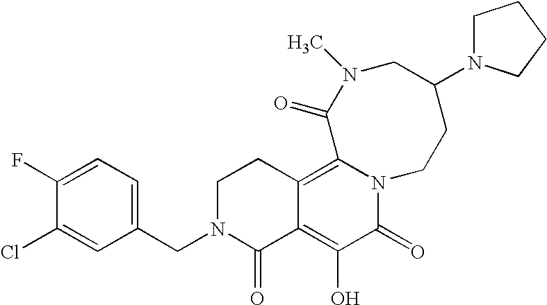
C1(CN2C(=O)C3=C(O)C(=O)N4C(=C3CC2)C(=O)N(C)CC(N2CCCC2)CC4)=CC=C(F)C(Cl)=C1
